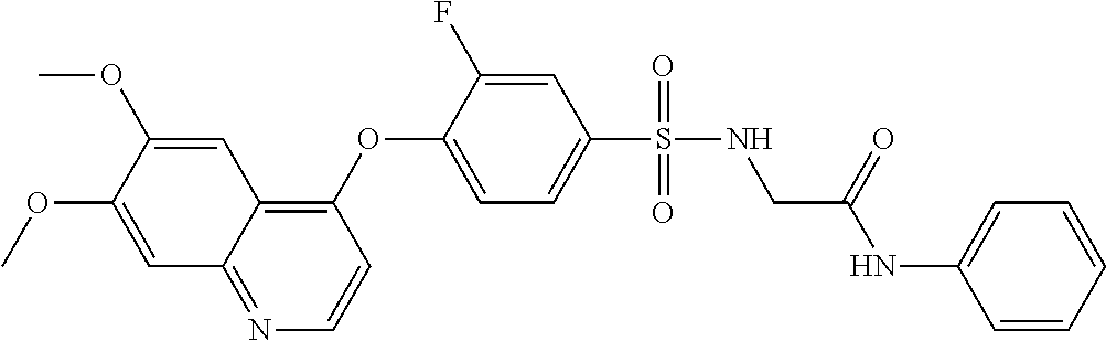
C1=C(OC)C(OC)=CC2=C(OC3=CC=C(S(=O)(=O)NCC(NC4=CC=CC=C4)=O)C=C3F)C=CN=C12
